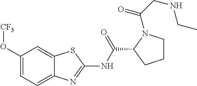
C1(O[CF3])=CC=C2C(=C1)SC(NC(C1CCCN1C(CNCC)=O)=O)=N2
